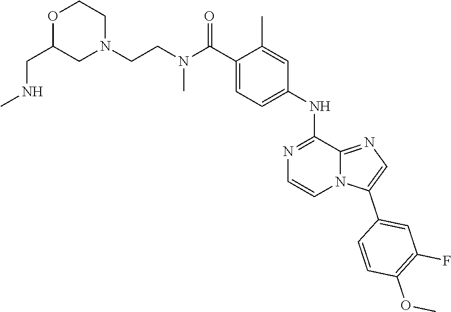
C1(C(N(CCN2CCOC(CNC)C2)C)=O)=CC=C(NC2=NC=CN3C2=NC=C3C2=CC(F)=C(OC)C=C2)C=C1C
